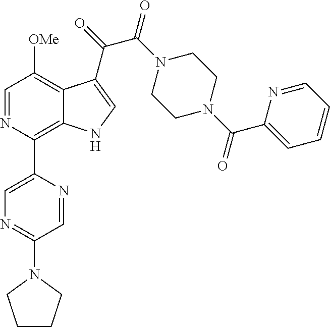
C1(C2=C3C(=C([OMe])C=N2)C(C(=O)C(N2CCN(C(C4=CC=CC=N4)=O)CC2)=O)=CN3)=CN=C(N2CCCC2)C=N1
